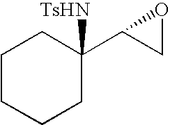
C1CCCC(C2CO2)([TsHN])C1
